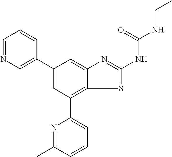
C1(C2=CN=CC=C2)=CC(C2=CC=CC(C)=N2)=C2C(=C1)N=C(NC(NCC)=O)S2
